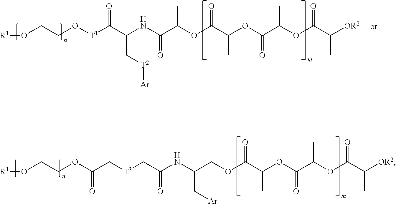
C(C(OC(C(OC(C([OR2])C)=O)C)=O)C)(OC(C(NC(C[T2][Ar])C([T1]OCCO[R1])=O)=O)C)=O.C(C(OC(C(OC(C([OR2])C)=O)C)=O)C)(OCC(NC(=O)C[T3]CC(OCCO[R1])=O)C[Ar])=O
